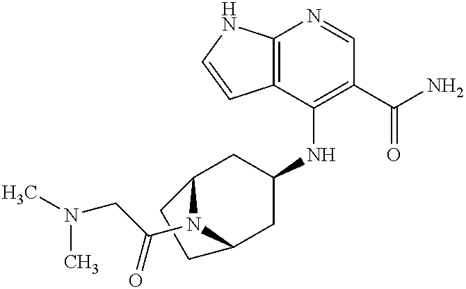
C12=C(C(NC3CC4N(C(CN(C)C)=O)C(C3)CC4)=C(C(N)=O)C=N1)C=CN2
